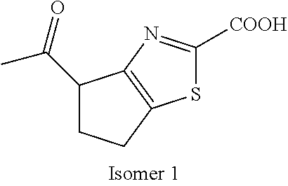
C1(C(=O)C)CCC2=C1N=C([COOH])S2
